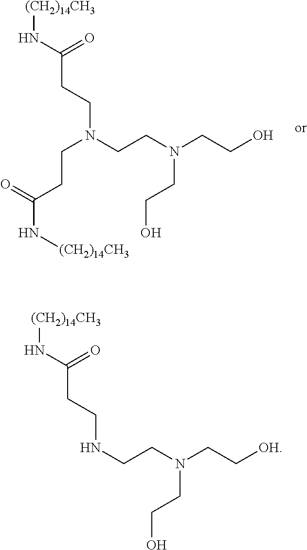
C(N(CCN(CCO)CCO)CCC(N[(CH2)14CH3])=O)CC(N[(CH2)14CH3])=O.N(CCN(CC[OH])CCO)CCC(N[(CH2)14CH3])=O
